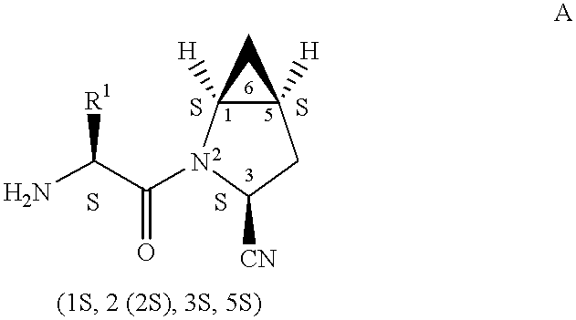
NC(C(N1C2([H])C([H])(CC1[CN])C2)=O)[R1].S.S
